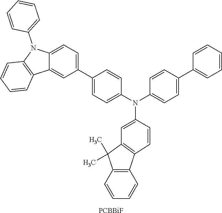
C1=CC=CC=C1C1=CC=C(N(C2=CC3=C(C=C2)C2=C(C=CC=C2)C3(C)C)C2=CC=C(C3=CC=C4C(=C3)C3=C(N4C4=CC=CC=C4)C=CC=C3)C=C2)C=C1.[PCBBiF]
